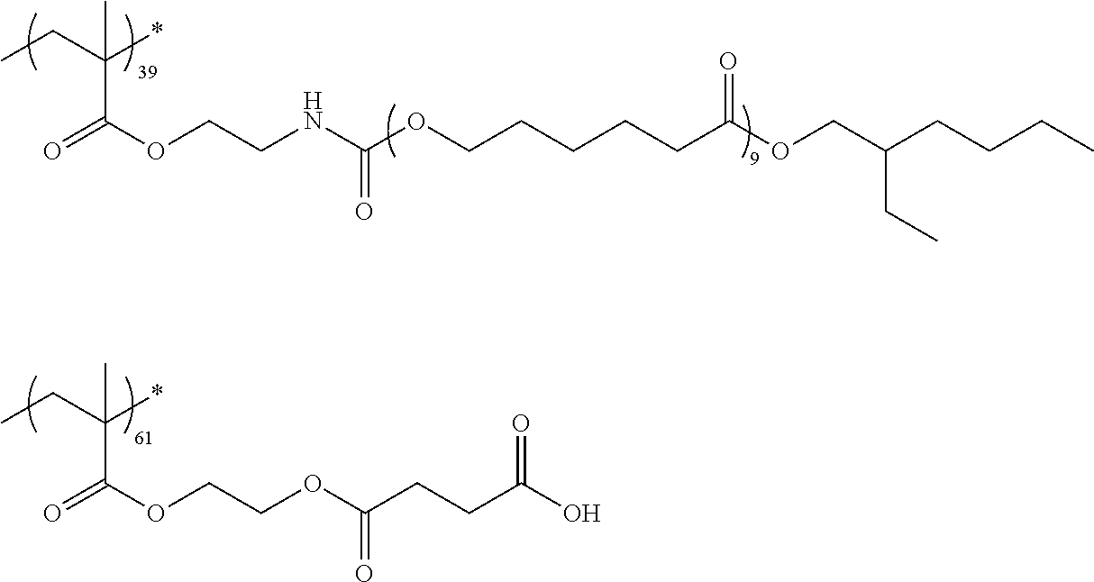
O=C(OCCNC(=O)OCCCCCC(OCC(CC)CCCC)=O)C(*)(CC)C.O=C(OCCOC(=O)CCC(O)=O)C(*)(CC)C
